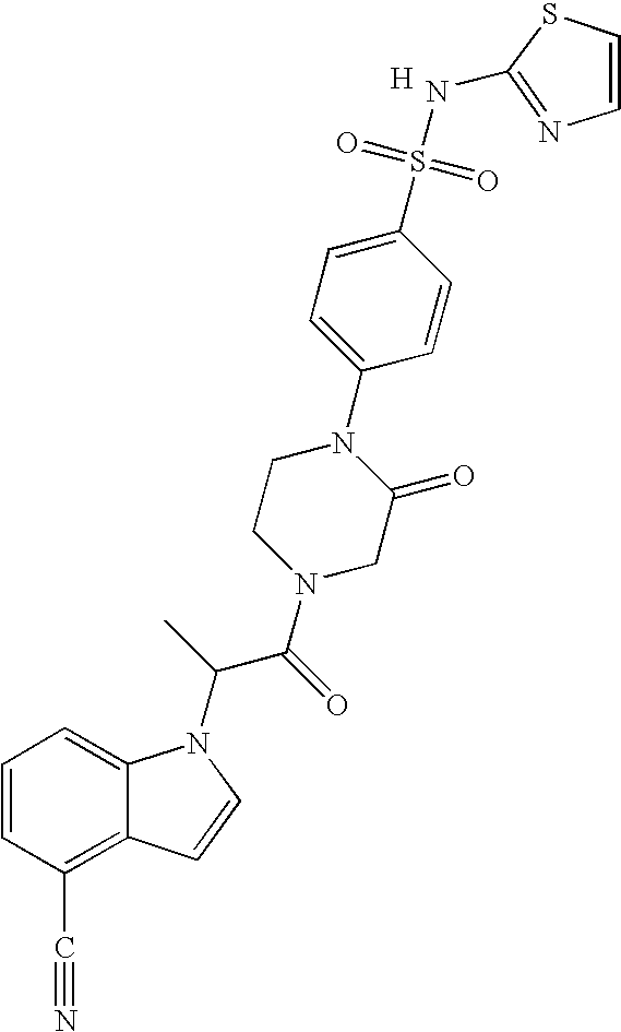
C1=CC(C#N)=C2C(=C1)N(C(C(N1CC(=O)N(C3=CC=C(S(=O)(=O)NC4=NC=CS4)C=C3)CC1)=O)C)C=C2.[H]
